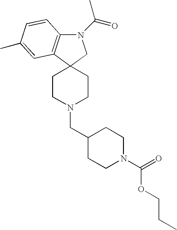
N1(C(=O)C)C2=C(C3(C1)CCN(CC1CCN(C(=O)OCCC)CC1)CC3)C=C(C)C=C2
